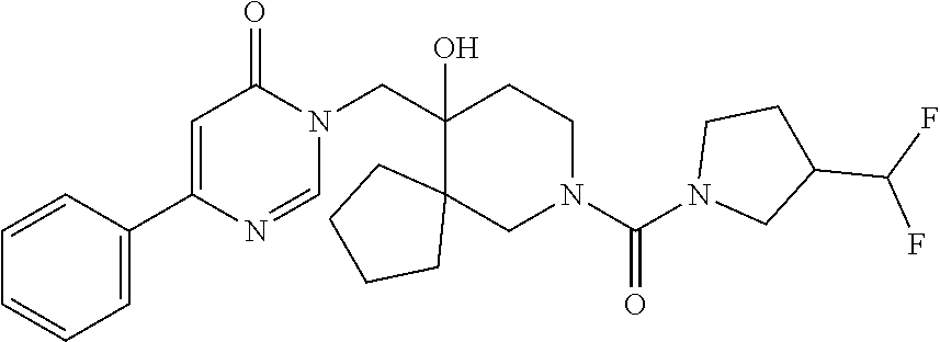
C1(CN2C(=O)C=C(C3=CC=CC=C3)N=C2)(O)C2(CN(C(N3CC(C(F)F)CC3)=O)CC1)CCCC2
